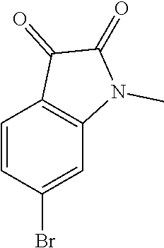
C1=CC(Br)=CC2=C1C(=O)C(=O)N2C
